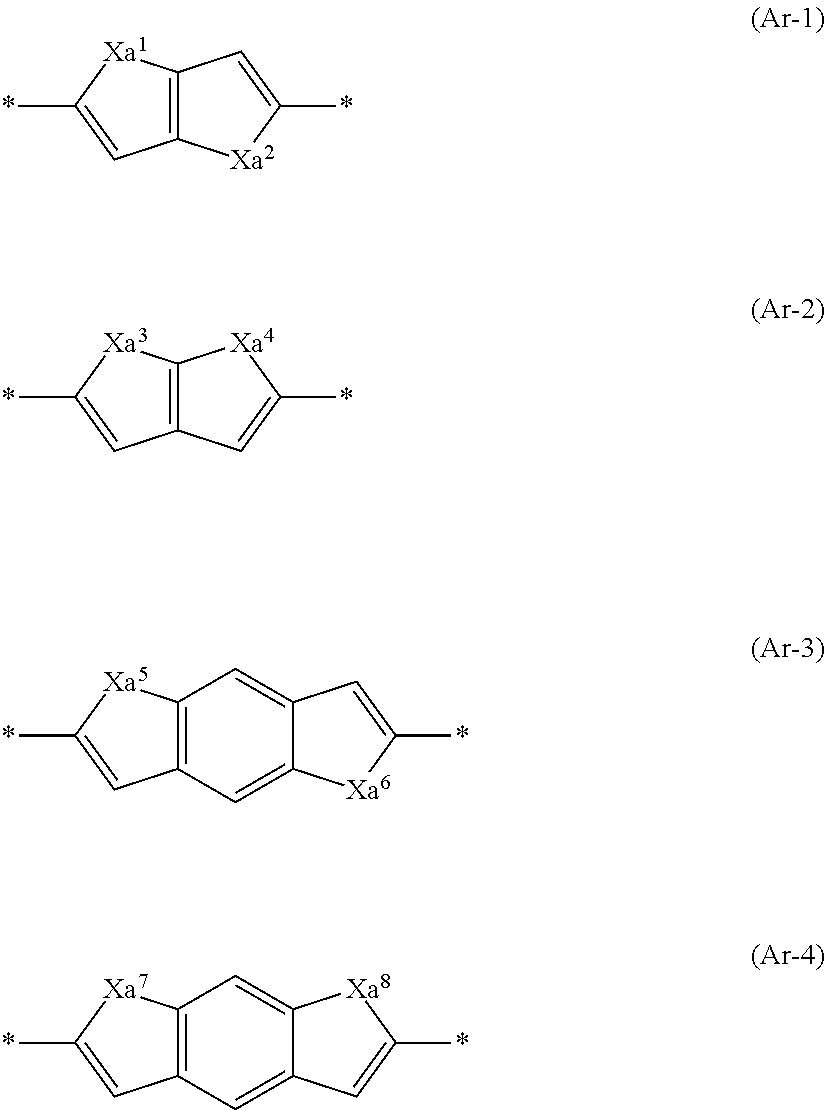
C12=C([Xa1]C(*)=C1)C=C(*)[Xa2]2.C12=C([Xa3]C(*)=C1)[Xa4]C(*)=C2.C12=C(C=C3C(=C1)C=C(*)[Xa6]3)C=C(*)[Xa5]2.C12=C(C=C3C(=C1)[Xa8]C(*)=C3)C=C(*)[Xa7]2
